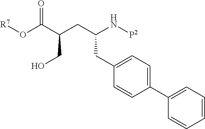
C1=C(CC(CC(C(O[R7])=O)CO)N[P2])C=CC(C2=CC=CC=C2)=C1
